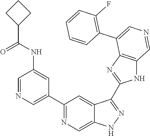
C1(C2=CN=CC(NC(=O)C3CCC3)=C2)=NC=C2C(=C1)C(C1=NC3=C(N1)C=NC=C3C1=C(F)C=CC=C1)=NN2
